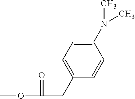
COC(=O)CC1=CC=C(N(C)C)C=C1
